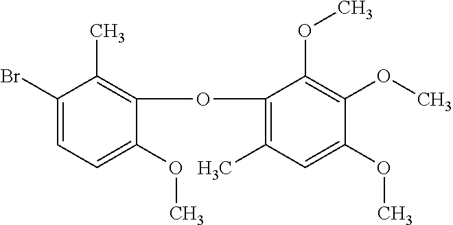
C1(Br)=CC=C(OC)C(OC2=C(C)C=C(OC)C(OC)=C2OC)=C1C
